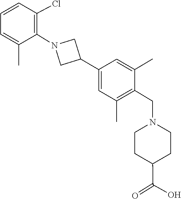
C1=C(C2CN(C3=C(Cl)C=CC=C3C)C2)C=C(C)C(CN2CCC(C(=O)O)CC2)=C1C
